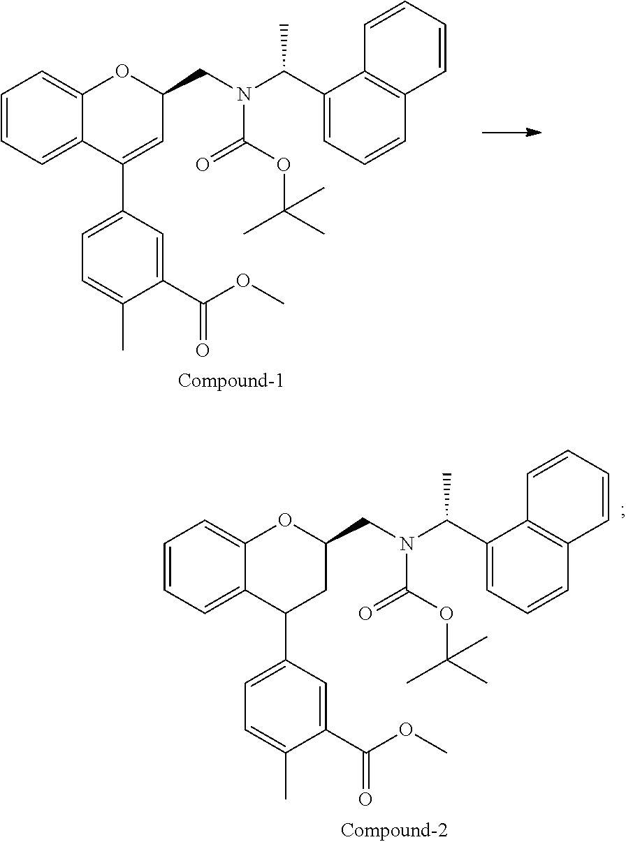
C1=CC2=C(C(C(N(CC3OC4=CC=CC=C4C(C4=CC=C(C)C(C(OC)=O)=C4)C3)C(OC(C)(C)C)=O)C)=CC=C2)C=C1.C1=CC2=C(C(C(N(CC3OC4=CC=CC=C4C(C4=CC=C(C)C(C(OC)=O)=C4)=C3)C(OC(C)(C)C)=O)C)=CC=C2)C=C1
